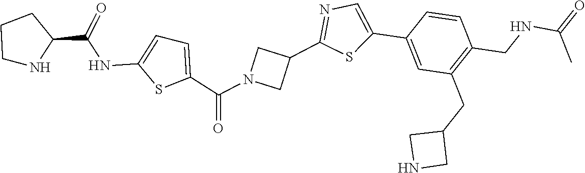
N1CCCC1C(NC1=CC=C(C(N2CC(C3=NC=C(C4=CC(CC5CNC5)=C(CNC(=O)C)C=C4)S3)C2)=O)S1)=O
